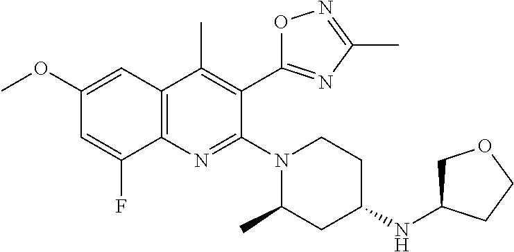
C1(OC)=CC2=C(N=C(N3CCC(NC4COCC4)CC3C)C(C3=NC(C)=NO3)=C2C)C(F)=C1
